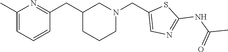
C1=C(C)N=C(CC2CN(CC3=CN=C(NC(=O)C)S3)CCC2)C=C1
